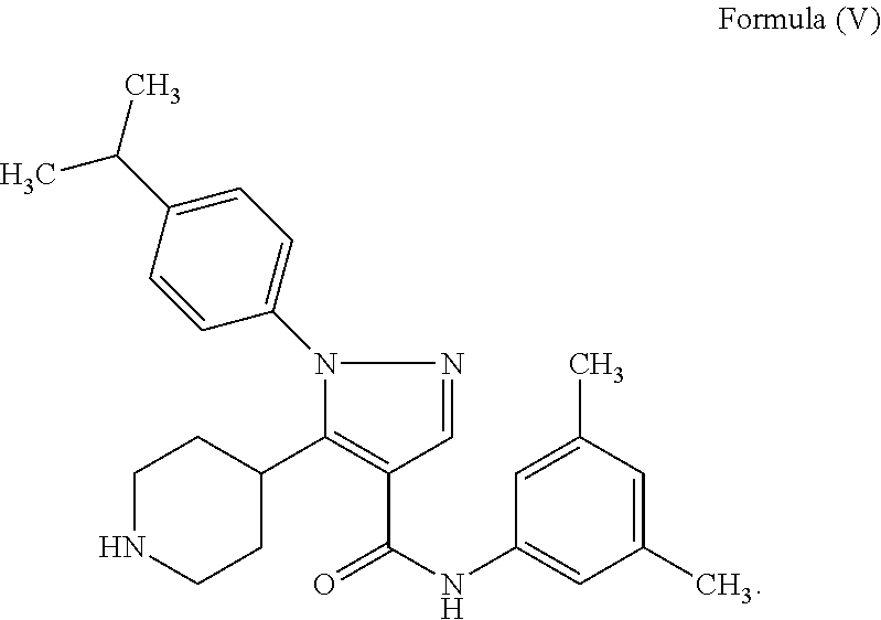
C1NCCC(C2=C(C(=O)NC3=CC(C)=CC(C)=C3)C=NN2C2=CC=C(C(C)C)C=C2)C1
